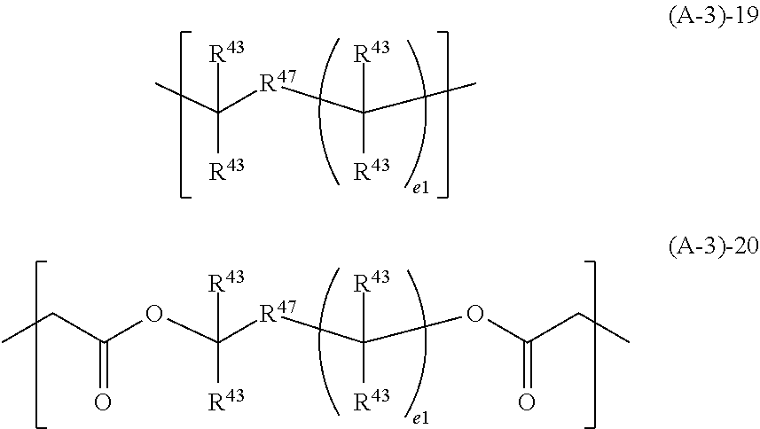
CC([R47]C(C)([R43])[R43])([R43])[R43].O(C([R47]C(OC(=O)CC)([R43])[R43])([R43])[R43])C(=O)CC
